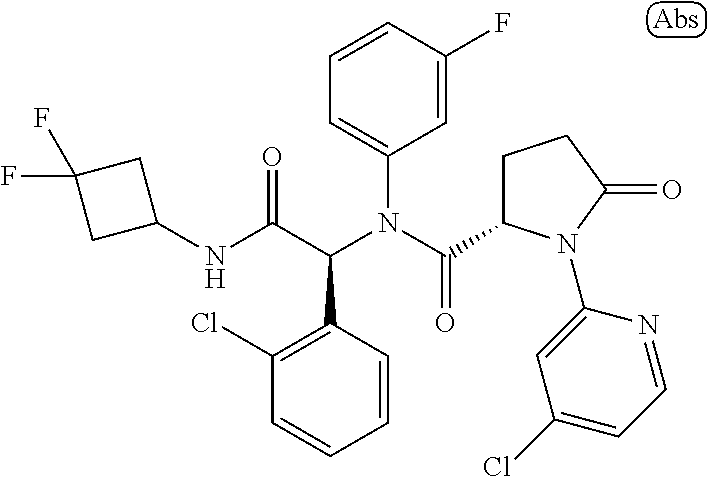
C1=CC(F)=CC(N(C(=O)C2CCC(=O)N2C2=CC(Cl)=CC=N2)C(C(NC2CC(F)(F)C2)=O)C2=C(Cl)C=CC=C2)=C1
